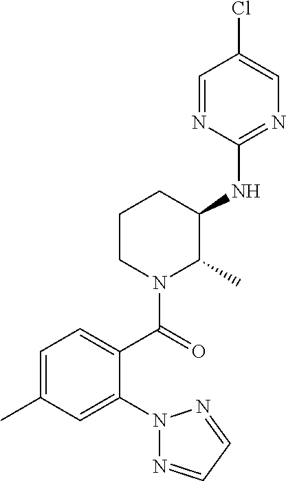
C1=C(C)C=C(N2N=CC=N2)C(C(=O)N2C(C)C(NC3=NC=C(Cl)C=N3)CCC2)=C1
